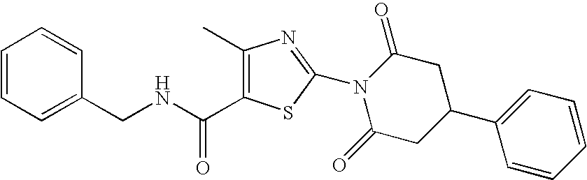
C1=CC=C(CNC(=O)C2=C(C)N=C(N3C(=O)CC(C4=CC=CC=C4)CC3=O)S2)C=C1
